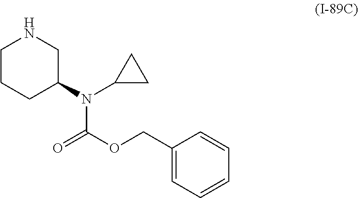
C1CCC(N(C2CC2)C(OCC2=CC=CC=C2)=O)CN1
